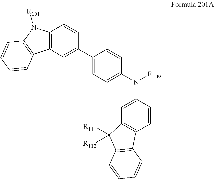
C1=C(N(C2=CC=C(C3=CC4=C(C=C3)N([R101])C3=C4C=CC=C3)C=C2)[R109])C=CC2=C1C([R111])([R112])C1=C2C=CC=C1
